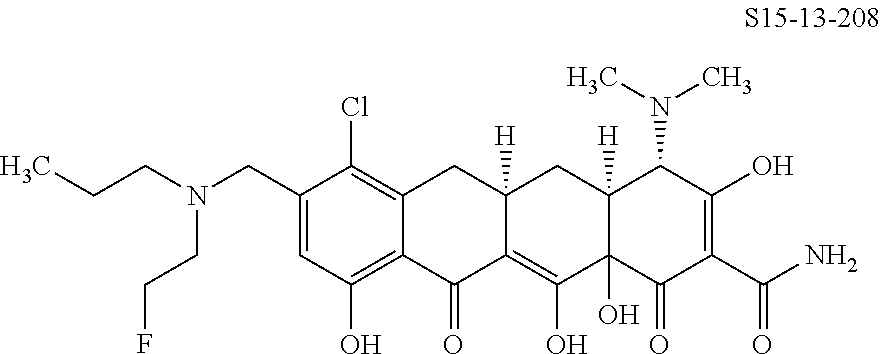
C1(CN(CCC)CCF)=CC(O)=C2C(=C1Cl)CC1([H])C(=C(O)C3(O)C([H])(C1)C(N(C)C)C(O)=C(C(N)=O)C3=O)C2=O
